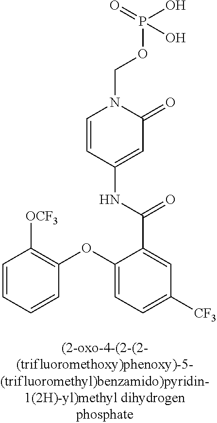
C1=CC=CC(OC2=CC=C([CF3])C=C2C(=O)NC2=CC(=O)N(COP(=O)(O)O)C=C2)=C1[OCF3]
